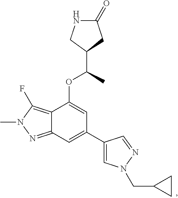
C1(C(C)OC2=CC(C3=CN(CC4CC4)N=C3)=CC3=NN(C)C(F)=C23)CC(=O)NC1
